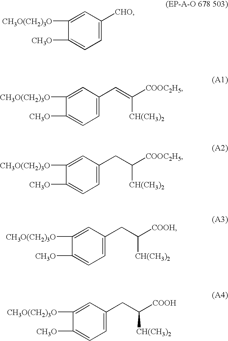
C1=C([CHO])C=C([CH3O(CH2)3O])C([CH3O])=C1.C1=C(C=C([COOC2H5])[CH(CH3)2])C=C([CH3O(CH2)3O])C([CH3O])=C1.C1=C(CC([COOC2H5])[CH(CH3)2])C=C([CH3O(CH2)3O])C([CH3O])=C1.C1=C(CC([COOH])[CH(CH3)2])C=C([CH3O(CH2)3O])C([CH3O])=C1.C1=C(CC([COOH])[CH(CH3)2])C=C([CH3O(CH2)3O])C([CH3O])=C1
